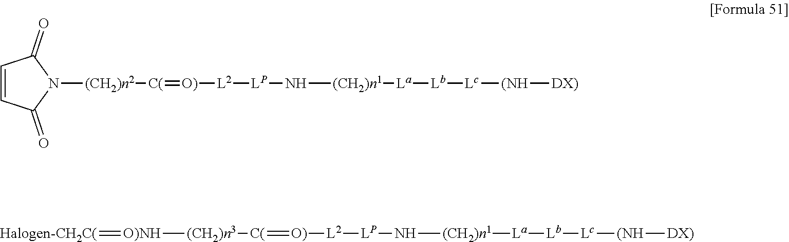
C1=CC(=O)N([(CH2)n2][C(]=[O)][L2][LP]N[(CH2)n1][La][Lb][Lc][(NH][DX)])C1=O.[Halogen-CH2C(]=[O)NH][(CH2)n3][C(]=[O)][L2][LP]N[(CH2)n1][La][Lb][Lc][(NH][DX)]
